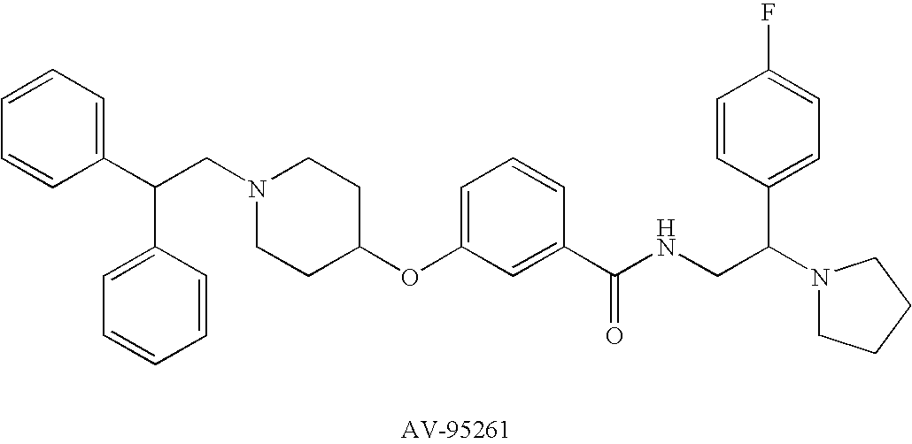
C1=CC=C(C(CN2CCC(OC3=CC=CC(C(NCC(N4CCCC4)C4=CC=C(F)C=C4)=O)=C3)CC2)C2=CC=CC=C2)C=C1
